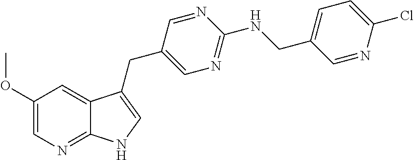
C1(OC)=CN=C2C(=C1)C(CC1=CN=C(NCC3=CC=C(Cl)N=C3)N=C1)=CN2
